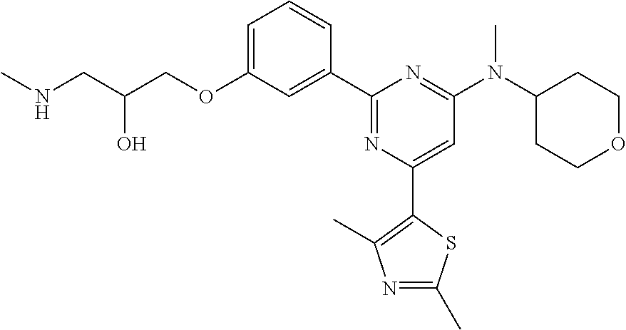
C1=C(OCC(CNC)O)C=C(C2=NC(C3=C(C)N=C(C)S3)=CC(N(C3CCOCC3)C)=N2)C=C1
